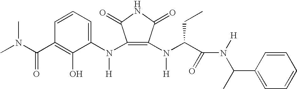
C1(N(C2=CC=CC(C(N(C)C)=O)=C2O)[H])=C(N(C(C(N([H])C(C)C2=CC=CC=C2)=O)CC)[H])C(=O)NC1=O
